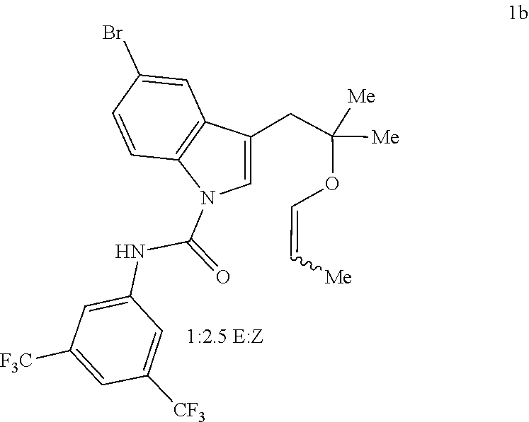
C(=COC(CC1=CN(C(NC2=CC([F3C])=CC([CF3])=C2)=O)C2=C1C=C(Br)C=C2)([Me])[Me])[Me]
